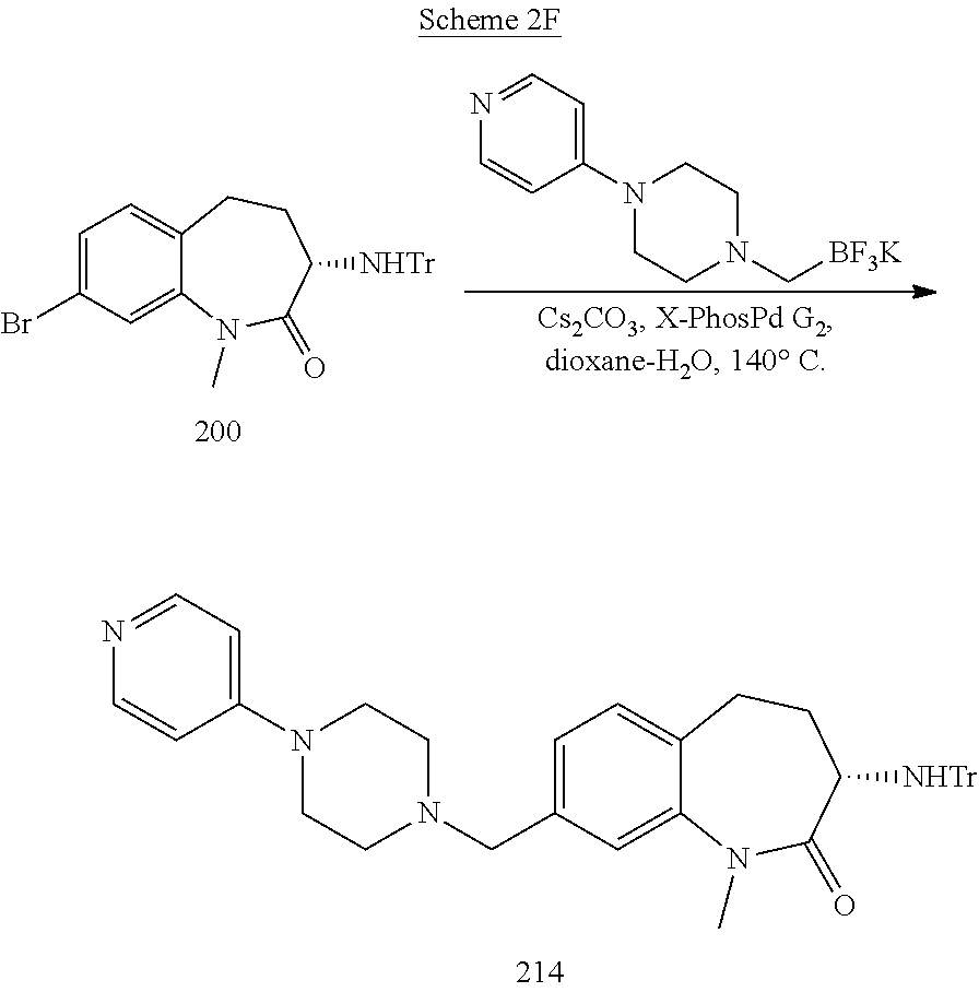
C1=C(Br)C=C2C(=C1)CCC([NHTr])C(=O)N2C.C1CN(C[BF3K])CCN1C1=CC=NC=C1.C1=C(CN2CCN(C3=CC=NC=C3)CC2)C=C2C(=C1)CCC([NHTr])C(=O)N2C
